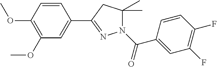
C1=CC(OC)=C(OC)C=C1C1=NN(C(C2=CC(F)=C(F)C=C2)=O)C(C)(C)C1
